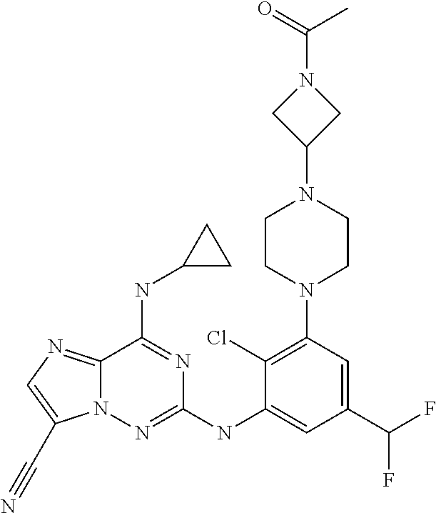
C12=NC=C(C#N)N1N=C(NC1=CC(C(F)F)=CC(N3CCN(C4CN(C(=O)C)C4)CC3)=C1Cl)N=C2NC1CC1
